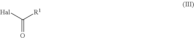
O=C([R1])[Hal]
